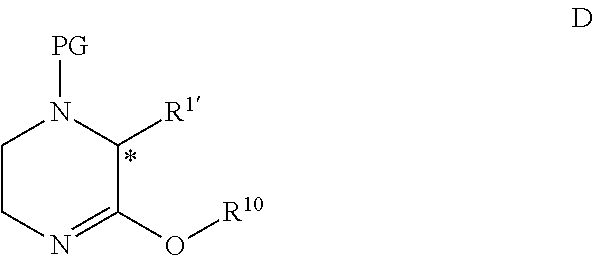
C1CN=C(O[R10])C([R1])N1[PG]
